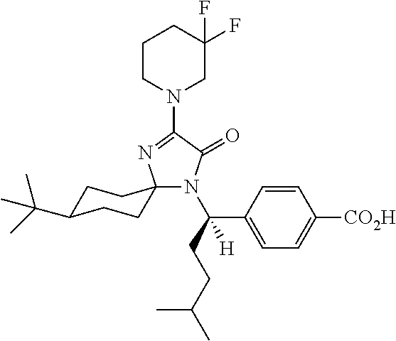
N1(C2=NC3(N(C(CCC(C)C)(C4=CC=C([CO2H])C=C4)[H])C2=O)CCC(C(C)(C)C)CC3)CC(F)(F)CCC1
